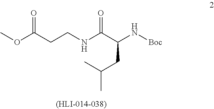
COC(CCNC(C(N[Boc])CC(C)C)=O)=O
